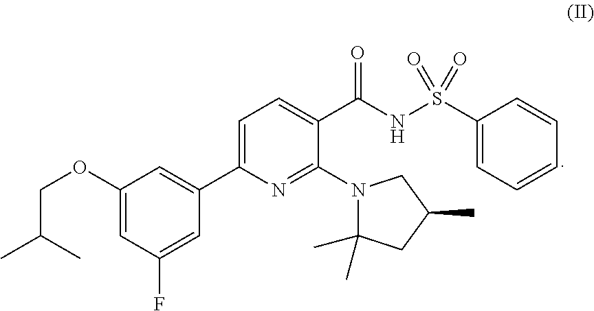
C1(OCC(C)C)=CC(F)=CC(C2=CC=C(C(NS(C3=CC=CC=C3)(=O)=O)=O)C(N3C(C)(C)CC(C)C3)=N2)=C1
